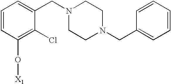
C1=CC(O[X1])=C(Cl)C(CN2CCN(CC3=CC=CC=C3)CC2)=C1
